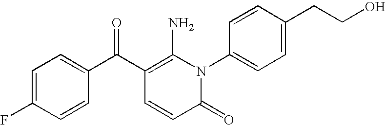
C1=C(F)C=CC(C(C2=C(N)N(C3=CC=C(CCO)C=C3)C(=O)C=C2)=O)=C1
